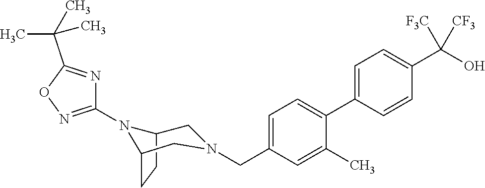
C1=C(C2=CC=C(CN3CC4CCC(N4C4=NOC(C(C)(C)C)=N4)C3)C=C2C)C=CC(C(O)([F3C])[CF3])=C1
